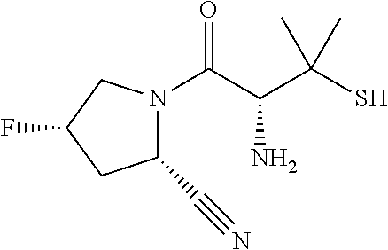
C1(C#N)N(C(C(C(S)(C)C)N)=O)CC(F)C1
